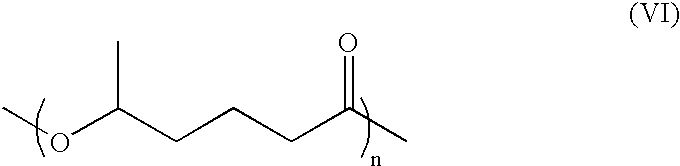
COC(CCCC(C)=O)C
